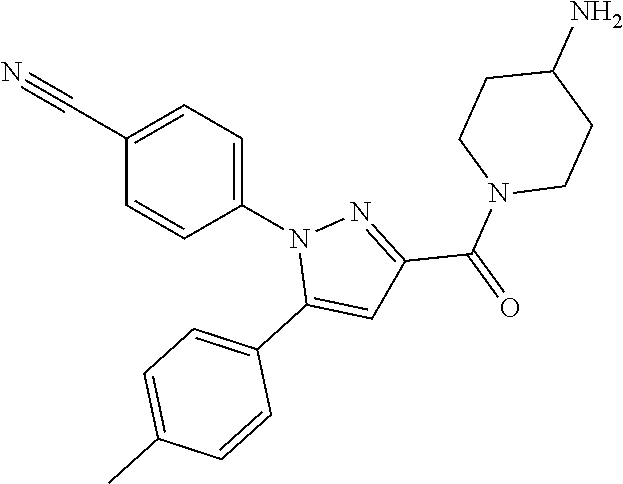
C1(C#N)=CC=C(N2C(C3=CC=C(C)C=C3)=CC(C(N3CCC(N)CC3)=O)=N2)C=C1
